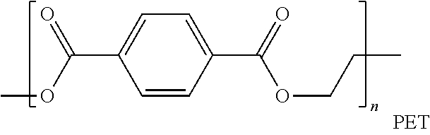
C1=C(C(OCCC)=O)C=CC(C(OC)=O)=C1
